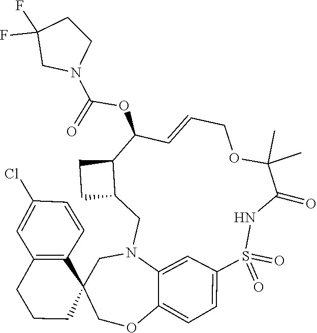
C1(F)(F)CN(C(OC2C=CCOC(C)(C)C(=O)NS(=O)(=O)C3=CC=C4OCC5(C6=C(C=C(Cl)C=C6)CCC5)CN(C4=C3)CC3C2CC3)=O)CC1
